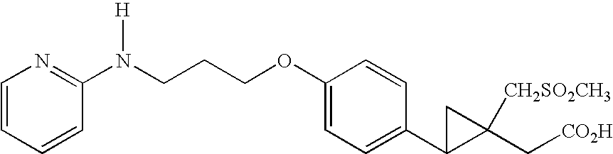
C1(N(CCCOC2=CC=C(C3C(C[CO2H])([CH2SO2CH3])C3)C=C2)[H])=NC=CC=C1
